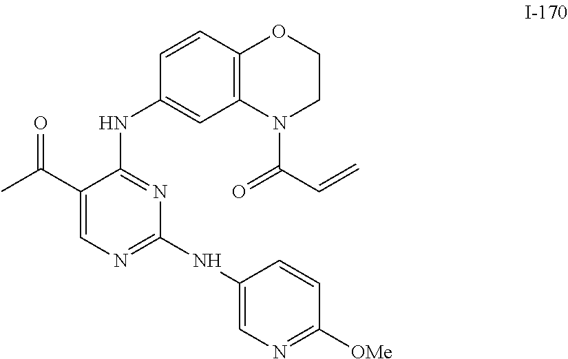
C1(C(C)=O)=CN=C(NC2=CN=C([OMe])C=C2)N=C1NC1=CC2=C(C=C1)OCCN2C(=O)C=C
